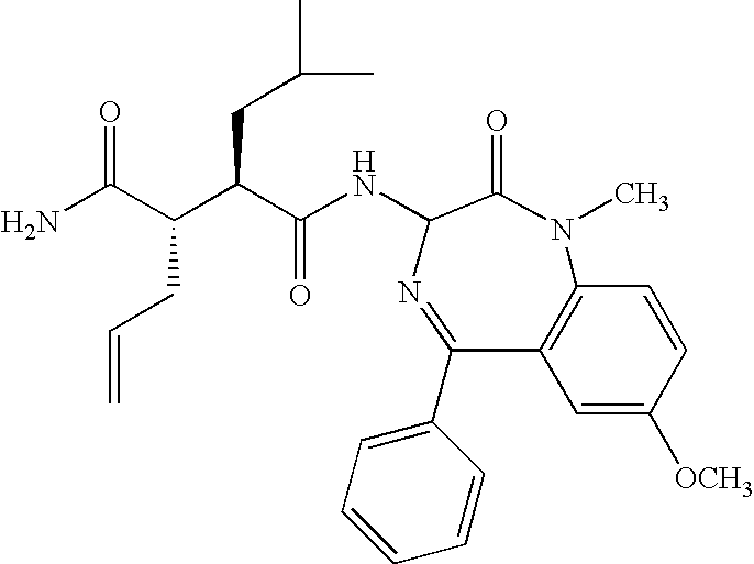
C12=C(C(C3=CC=CC=C3)=NC(NC(C(C(C(N)=O)CC=C)CC(C)C)=O)C(=O)N1C)C=C([OCH3])C=C2
